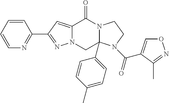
C12=CC(C3=NC=CC=C3)=NN1CC1(C3=CC=C(C)C=C3)N(C2=O)CCN1C(=O)C1=CON=C1C
